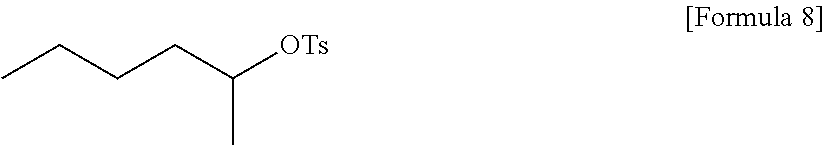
C(C)(CCCC)[OTs]
